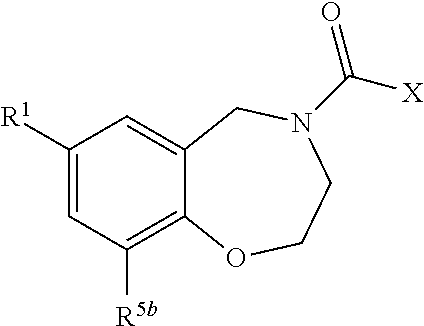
C1([R1])=CC([R5b])=C2C(=C1)CN(C([X])=O)CCO2
